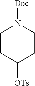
[Boc]N1CCC([OTs])CC1
